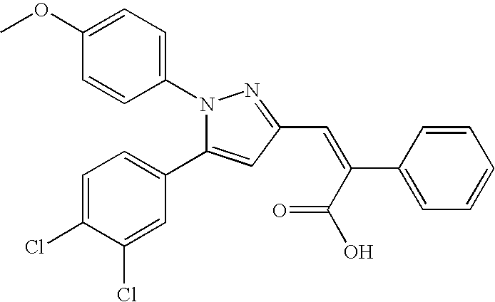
N1(C2=CC=C(OC)C=C2)C(C2=CC=C(Cl)C(Cl)=C2)=CC(C=C(C2=CC=CC=C2)C(=O)O)=N1
